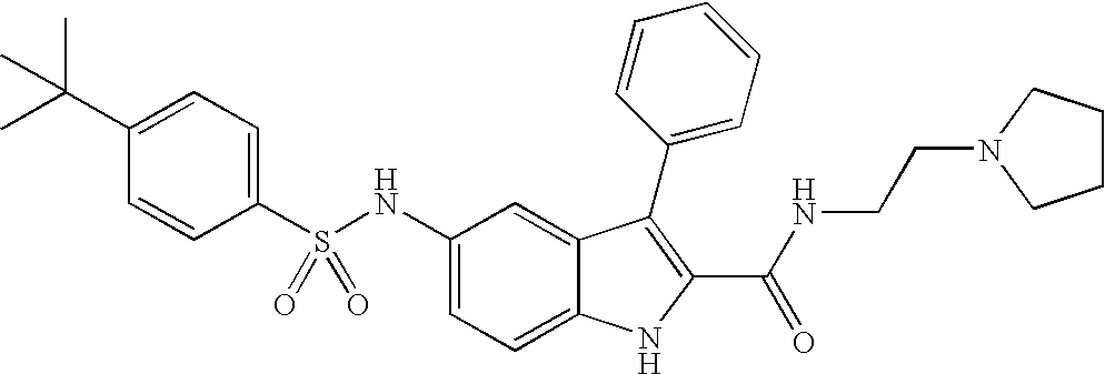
C1(C(C)(C)C)=CC=C(S(NC2=CC=C3C(=C2)C(C2=CC=CC=C2)=C(C(NCCN2CCCC2)=O)N3)(=O)=O)C=C1
